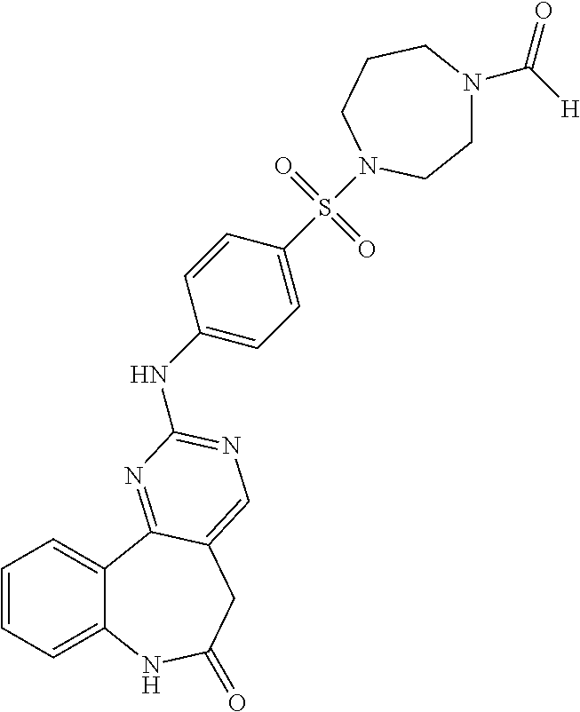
C1=CC=C2C(=C1)C1=NC(NC3=CC=C(S(=O)(=O)N4CCCN(C([H])=O)CC4)C=C3)=NC=C1CC(=O)N2
